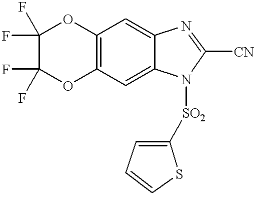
C12=C(C=C3C(=C1)N=C([CN])N3[SO2]C1=CC=CS1)OC(F)(F)C(F)(F)O2
